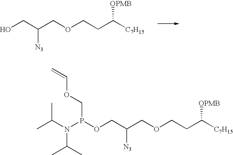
OCC(COCCC([C7H15])[OPMB])[N3].O(CC(COCCC([C7H15])[OPMB])[N3])P(N(C(C)C)C(C)C)COC=C
